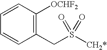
C1(CS([CH2*])(=O)=O)=C([OCHF2])C=CC=C1
